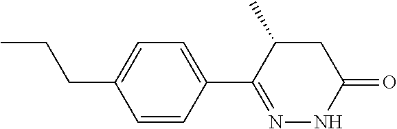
CCCC1=CC=C(C2=NNC(=O)CC2C)C=C1
